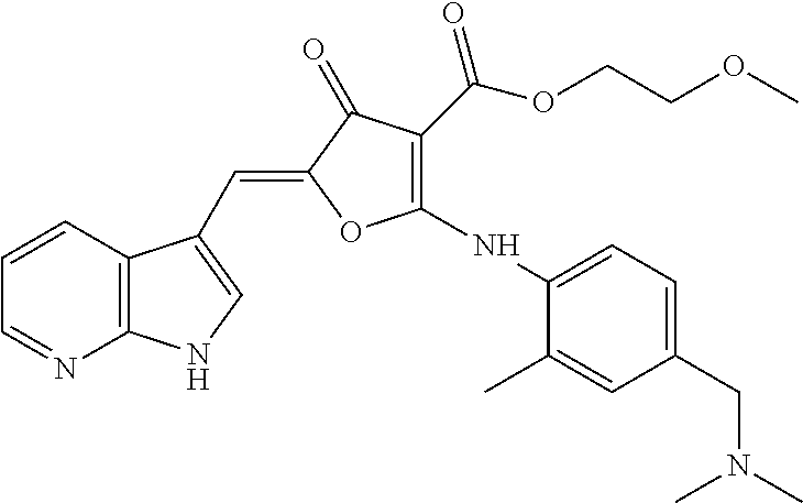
C1=CC2=C(N=C1)NC=C2C=C1C(=O)C(C(OCCOC)=O)=C(NC2=CC=C(CN(C)C)C=C2C)O1
